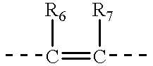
C(=C(C)[R7])(C)[R6]
